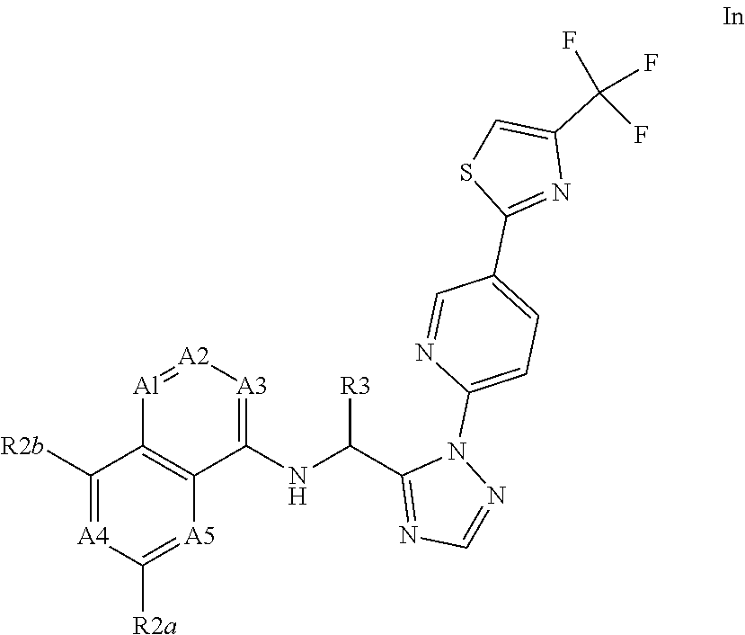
N1=CN=C(C(NC2=[A3][A2]=[Al]C3=C2[A5]=C([R2a])[A4]=C3[R2b])[R3])N1C1=CC=C(C2=NC(C(F)(F)F)=CS2)C=N1
